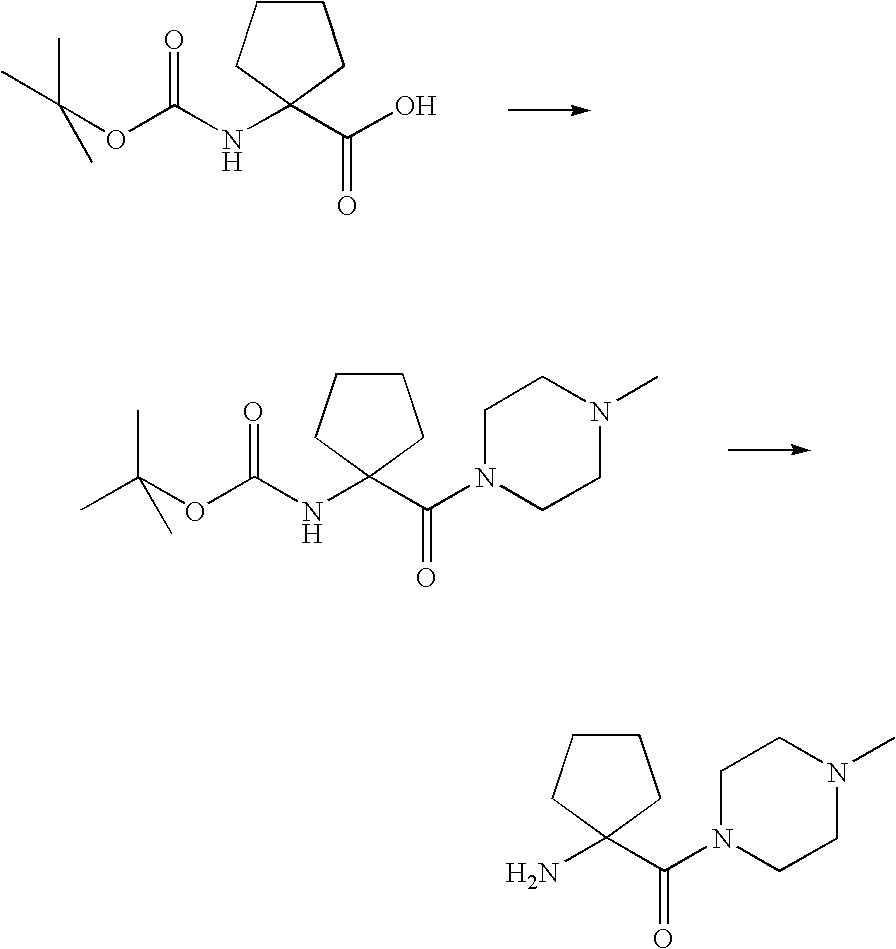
CC(C)(C)OC(NC1(C(O)=O)CCCC1)=O.C(C)(C)(OC(NC1(C(N2CCN(C)CC2)=O)CCCC1)=O)C.NC1(C(N2CCN(C)CC2)=O)CCCC1
